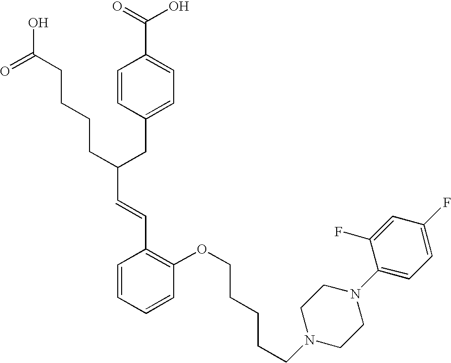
C(C(CC1=CC=C(C(=O)O)C=C1)CCCCC(O)=O)=CC1=C(OCCCCCN2CCN(C3=CC=C(F)C=C3F)CC2)C=CC=C1
